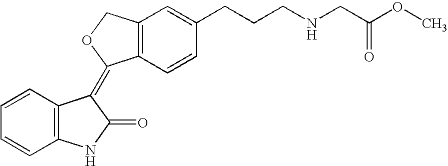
C1=CC=CC2=C1C(=C1C3=C(C=C(CCCNCC(OC)=O)C=C3)CO1)C(=O)N2
